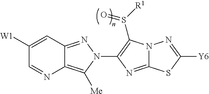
C12=C([Me])N(C3=C(S([R1])=O)N4C(=N3)SC([Y6])=N4)N=C1C=C([W1])C=N2
